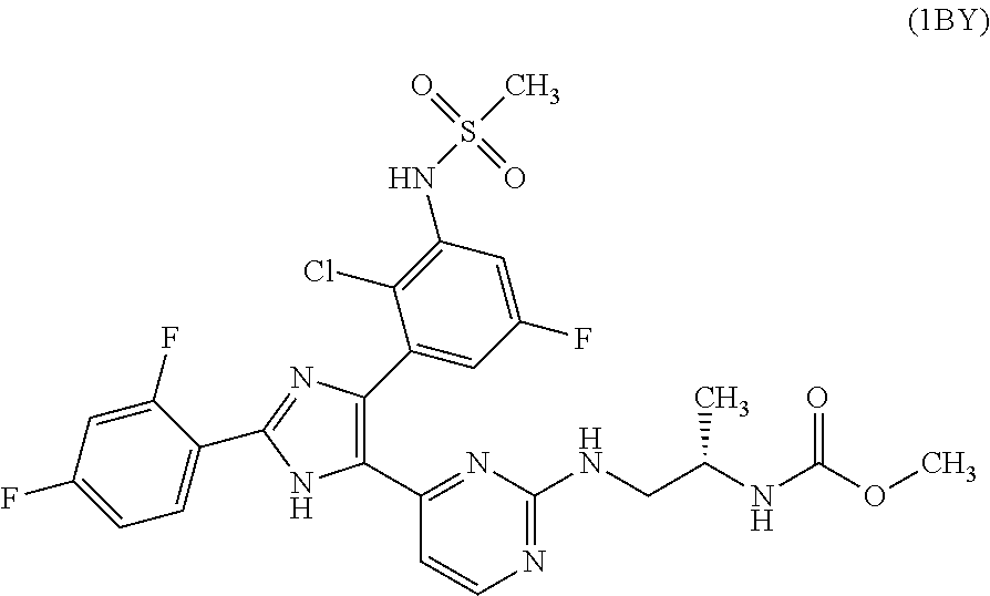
C1(F)=CC=C(C2=NC(C3=CC(F)=CC(NS(C)(=O)=O)=C3Cl)=C(C3=NC(NCC(NC(OC)=O)C)=NC=C3)N2)C(F)=C1
